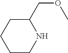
C1CNC(COC)CC1
